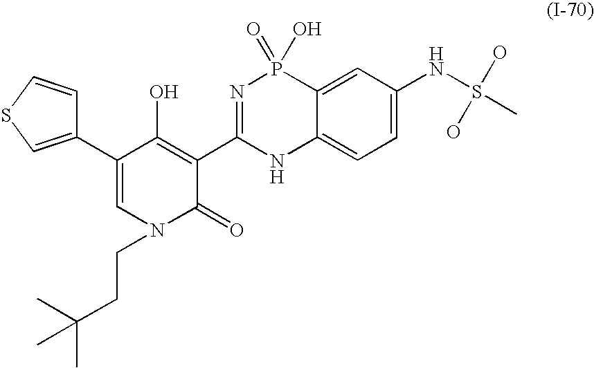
C1(C2=CSC=C2)=CN(CCC(C)(C)C)C(=O)C(C2=NP(=O)(O)C3=CC(NS(C)(O)O)=CC=C3N2)=C1O
